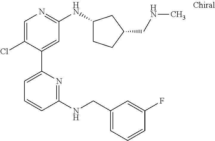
C1=C(Cl)C(C2=CC=CC(NCC3=CC=CC(F)=C3)=N2)=CC(NC2CCC(CNC)C2)=N1
